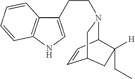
C1=CC2N(CCC3=CNC4=C3C=CC=C4)CC1CC2([H])CC
